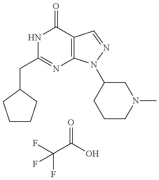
FC(F)(C(=O)O)F.C(C1=NC2=C(C(=O)N1)C=NN2C1CCCN(C)C1)C1CCCC1
